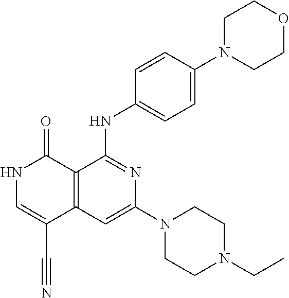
C1=CC(NC2=NC(N3CCN(CC)CC3)=CC3=C2C(=O)NC=C3C#N)=CC=C1N1CCOCC1
